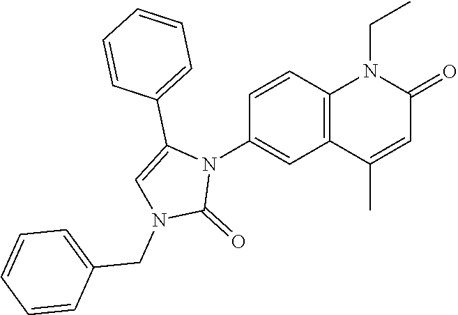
N1(C2=CC3=C(C=C2)N(CC)C(=O)C=C3C)C(C2=CC=CC=C2)=CN(CC2=CC=CC=C2)C1=O
